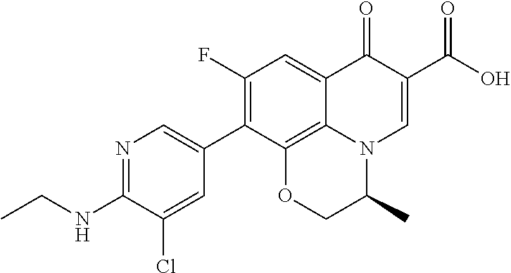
N1=C(NCC)C(Cl)=CC(C2=C(F)C=C3C4=C2OCC(C)N4C=C(C(O)=O)C3=O)=C1
